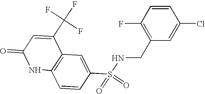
C12=C(C=C(S(=O)(=O)NCC3=C(F)C=CC(Cl)=C3)C=C1)C(C(F)(F)F)=CC(=O)N2
